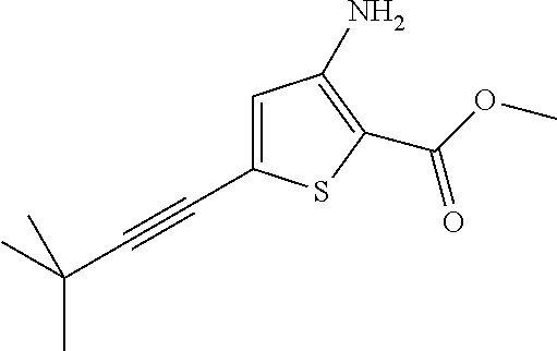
NC1=C(C(OC)=O)SC(C#CC(C)(C)C)=C1
